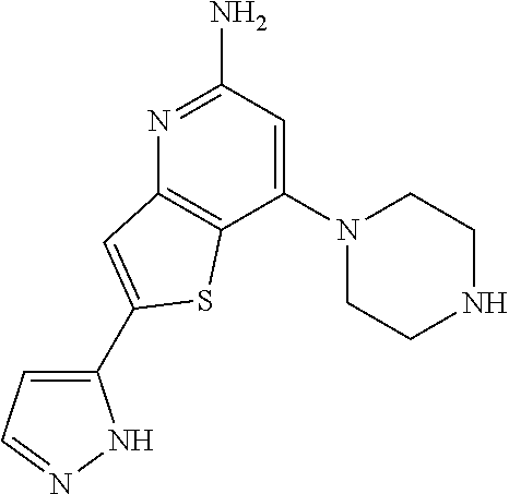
C1(N2CCNCC2)=CC(N)=NC2=C1SC(C1=CC=NN1)=C2
